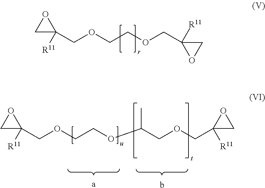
C1C(COCCOCC2([R11])CO2)([R11])O1.C1C(COCCOC(COCC2([R11])CO2)C)([R11])O1.[a].b
